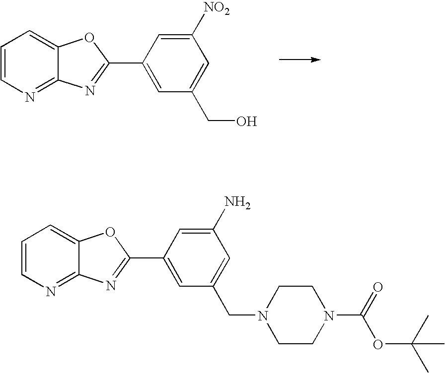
C1=CN=C2C(=C1)OC(C1=CC(CO)=CC([NO2])=C1)=N2.C1=CN=C2C(=C1)OC(C1=CC(CN3CCN(C(=O)OC(C)(C)C)CC3)=CC(N)=C1)=N2
